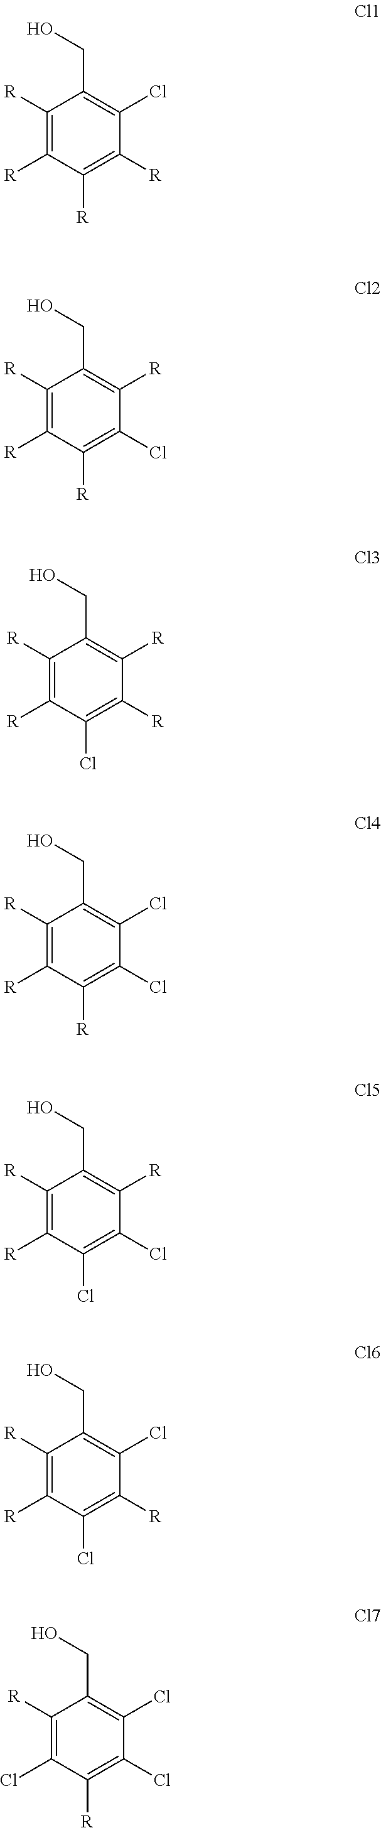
C1([R])=C([R])C([R])=C([R])C(Cl)=C1CO.C1([R])=C([R])C([R])=C(Cl)C([R])=C1CO.C1([R])=C([R])C(Cl)=C([R])C([R])=C1CO.C1([R])=C([R])C([R])=C(Cl)C(Cl)=C1CO.C1([R])=C([R])C(Cl)=C(Cl)C([R])=C1CO.C1([R])=C([R])C(Cl)=C([R])C(Cl)=C1CO.C1([R])=C(Cl)C([R])=C(Cl)C(Cl)=C1CO
